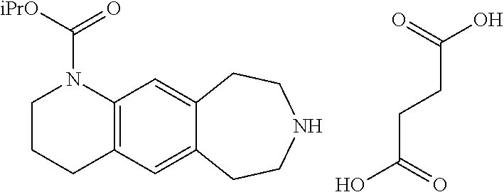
C12=C(C=C3C(=C1)CCNCC3)CCCN2C([iPrO])=O.C(C(=O)O)CC(O)=O
